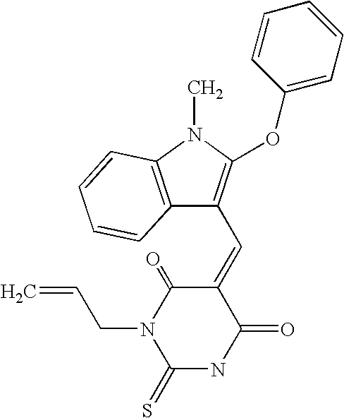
C1(=O)N(CC=C)C(=S)NC(=O)C1=CC1=C(OC2=CC=CC=C2)N(C)C2=C1C=CC=C2
